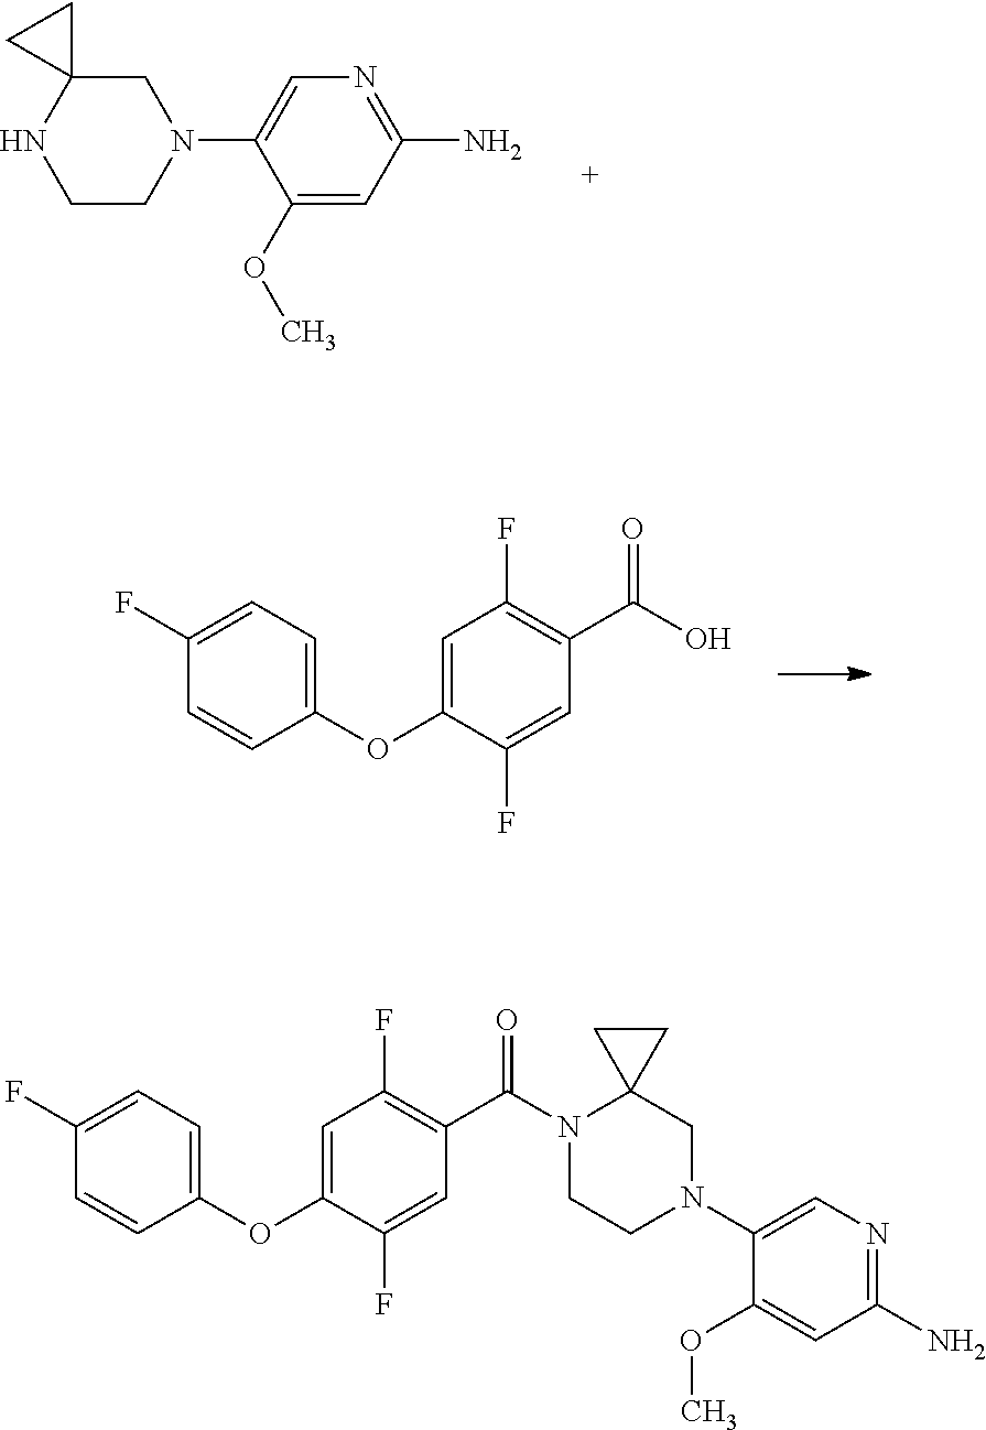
C1CNC2(CC2)CN1C1=CN=C(N)C=C1OC.O(C1=CC(F)=C(C(=O)O)C=C1F)C1=CC=C(F)C=C1.C1(OC)=CC(N)=NC=C1N1CCN(C(C2=C(F)C=C(OC3=CC=C(F)C=C3)C(F)=C2)=O)C2(C1)CC2
